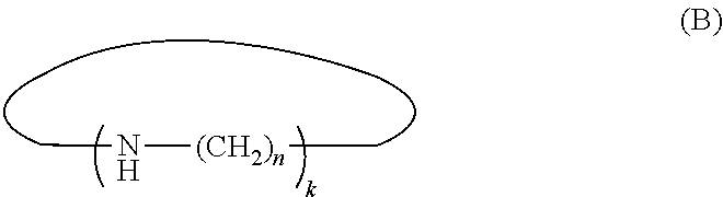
CN[(CH2)n]C
